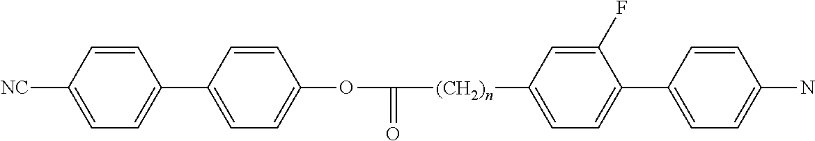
C1=CC([NC])=CC=C1C1=CC=C(OC([(CH2)n]C2=CC=C(C3=CC=C(N)C=C3)C(F)=C2)=O)C=C1
